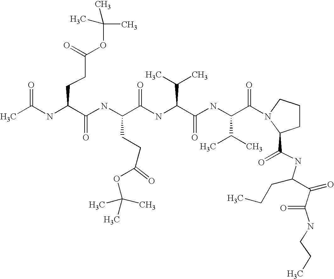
CC(NC(C(NC(C(NC(C(C)C)C(=O)NC(C(C)C)C(=O)N1CCCC1C(=O)NC(C(=O)C(NCCC)=O)CCC)=O)CCC(OC(C)(C)C)=O)=O)CCC(OC(C)(C)C)=O)=O
